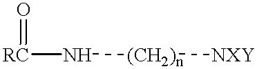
[RC](N[(CH2)n][NXY])=O
